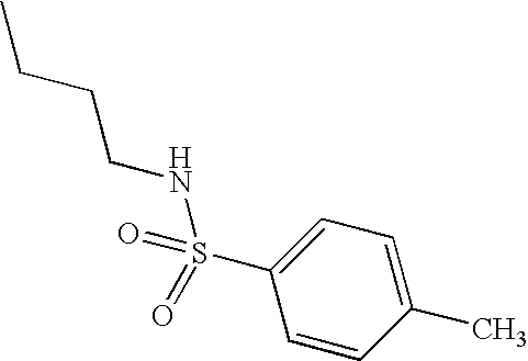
CCCCNS(C1=CC=C(C)C=C1)(=O)=O
